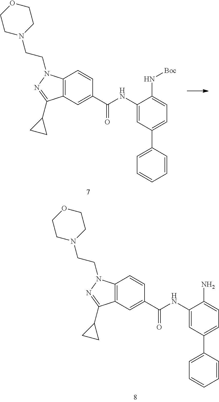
C12=C(C=CC(C(=O)NC3=CC(C4=CC=CC=C4)=CC=C3N[Boc])=C1)N(CCN1CCOCC1)N=C2C1CC1.C12=C(C=CC(C(=O)NC3=CC(C4=CC=CC=C4)=CC=C3N)=C1)N(CCN1CCOCC1)N=C2C1CC1
